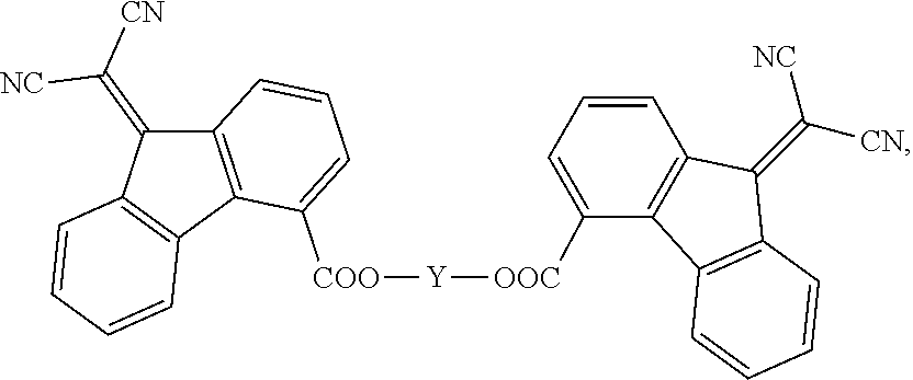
C12=C(C3=C(C1=C([CN])[NC])C=CC=C3)C([COO][Y][OOC]C1=CC=CC3=C1C1=C(C3=C([CN])[NC])C=CC=C1)=CC=C2
